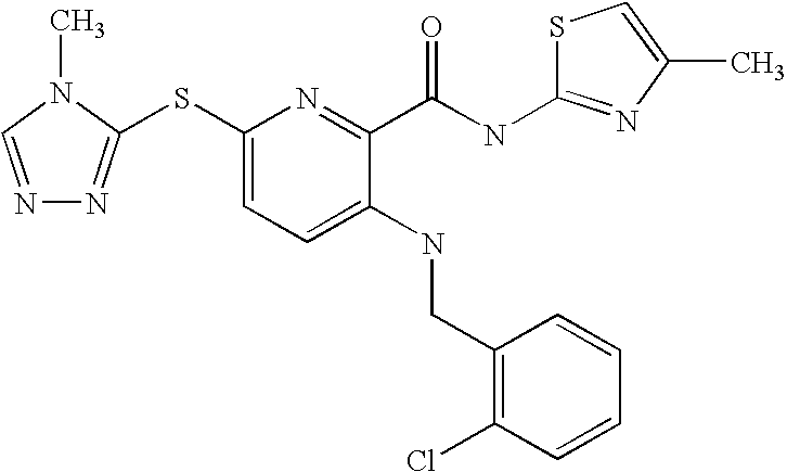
C1(SC2=NN=CN2C)=CC=C(NCC2=C(Cl)C=CC=C2)C(C(NC2=NC(C)=CS2)=O)=N1
